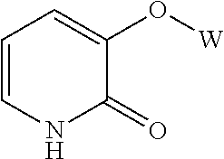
C1=CNC(=O)C(O[W])=C1
